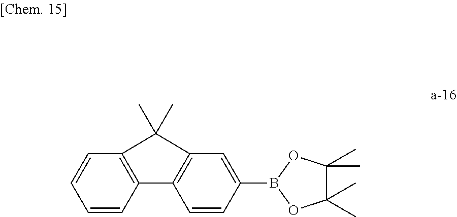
C1(C)(C)C(C)(C)OB(C2=CC3=C(C=C2)C2=C(C=CC=C2)C3(C)C)O1
